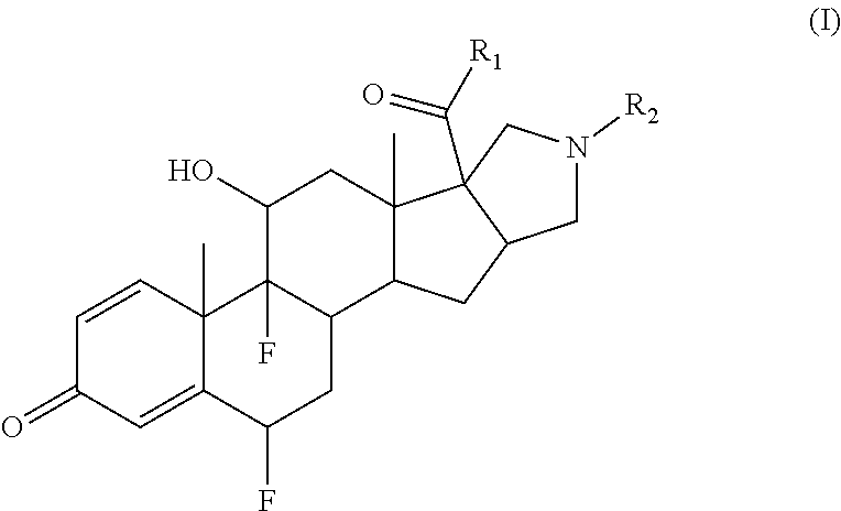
C1=CC2(C)C(=CC1=O)C(F)CC1C2(F)C(O)CC2(C)C1CC1C2(C(=O)[R1])CN([R2])C1
